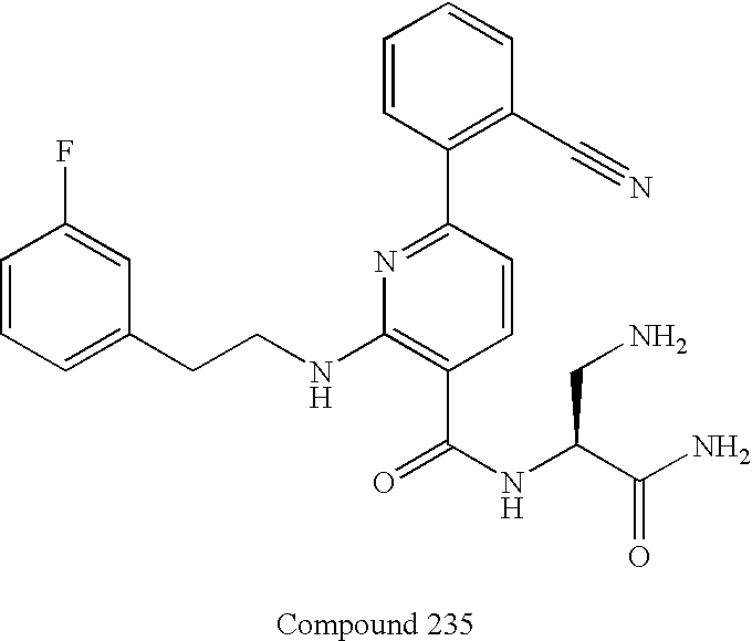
C1=C(CCNC2=C(C(NC(C(N)=O)CN)=O)C=CC(C3=C(C#N)C=CC=C3)=N2)C=C(F)C=C1
